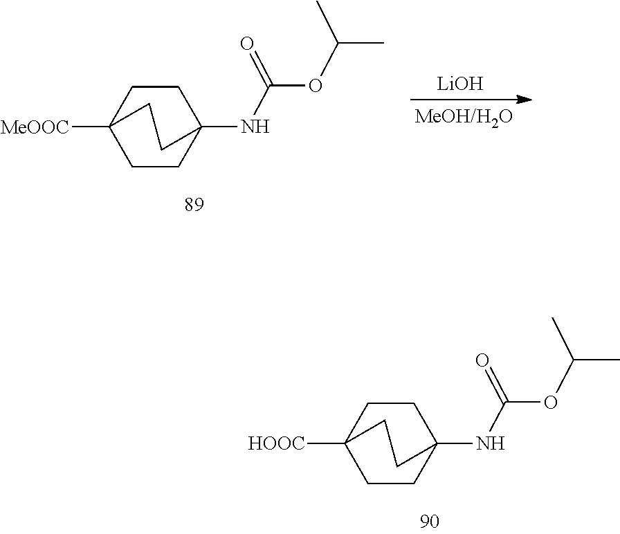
CC(C)OC(=O)NC12CCC([HOOC])(CC1)CC2.CC(C)OC(=O)NC12CCC([MeOOC])(CC1)CC2.[LiOH]
